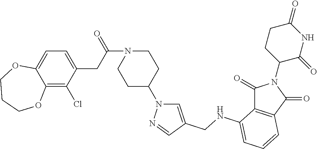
C(N1CCC(N2C=C(CNC3=CC=CC4=C3C(=O)N(C3C(=O)NC(=O)CC3)C4=O)C=N2)CC1)(CC1=CC=C2C(=C1Cl)OCCCO2)=O
